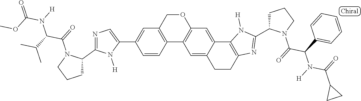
C12=C(COC3=C1C=C1C(=C3)C3=C(CC1)N=C(C1CCCN1C(=O)C(C1=CC=CC=C1)N(C(C1CC1)=O)[H])N3[H])C=C(C1=CN=C(C3N(C(=O)C(C(C)C)N(C(=O)OC)[H])CCC3)N1[H])C=C2
